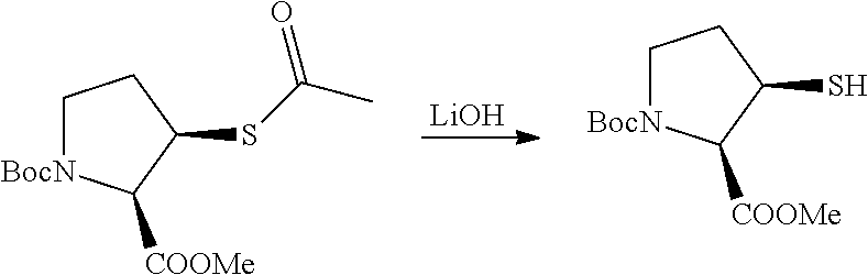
[LiOH].C1[BocN]C([COOMe])C(S)C1.C1[BocN]C([COOMe])C(SC(C)=O)C1
